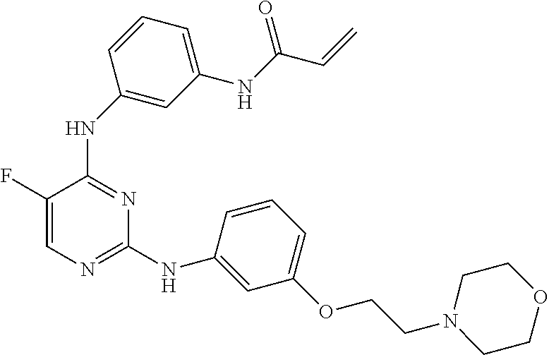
N(C1=NC=C(F)C(NC2=CC(NC(=O)C=C)=CC=C2)=N1)C1=CC(OCCN2CCOCC2)=CC=C1
